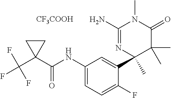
C(C1(C(NC2=CC=C(F)C(C3(C)C(C)(C)C(=O)N(C)C(N)=N3)=C2)=O)CC1)(F)(F)F.[CF3COOH]
